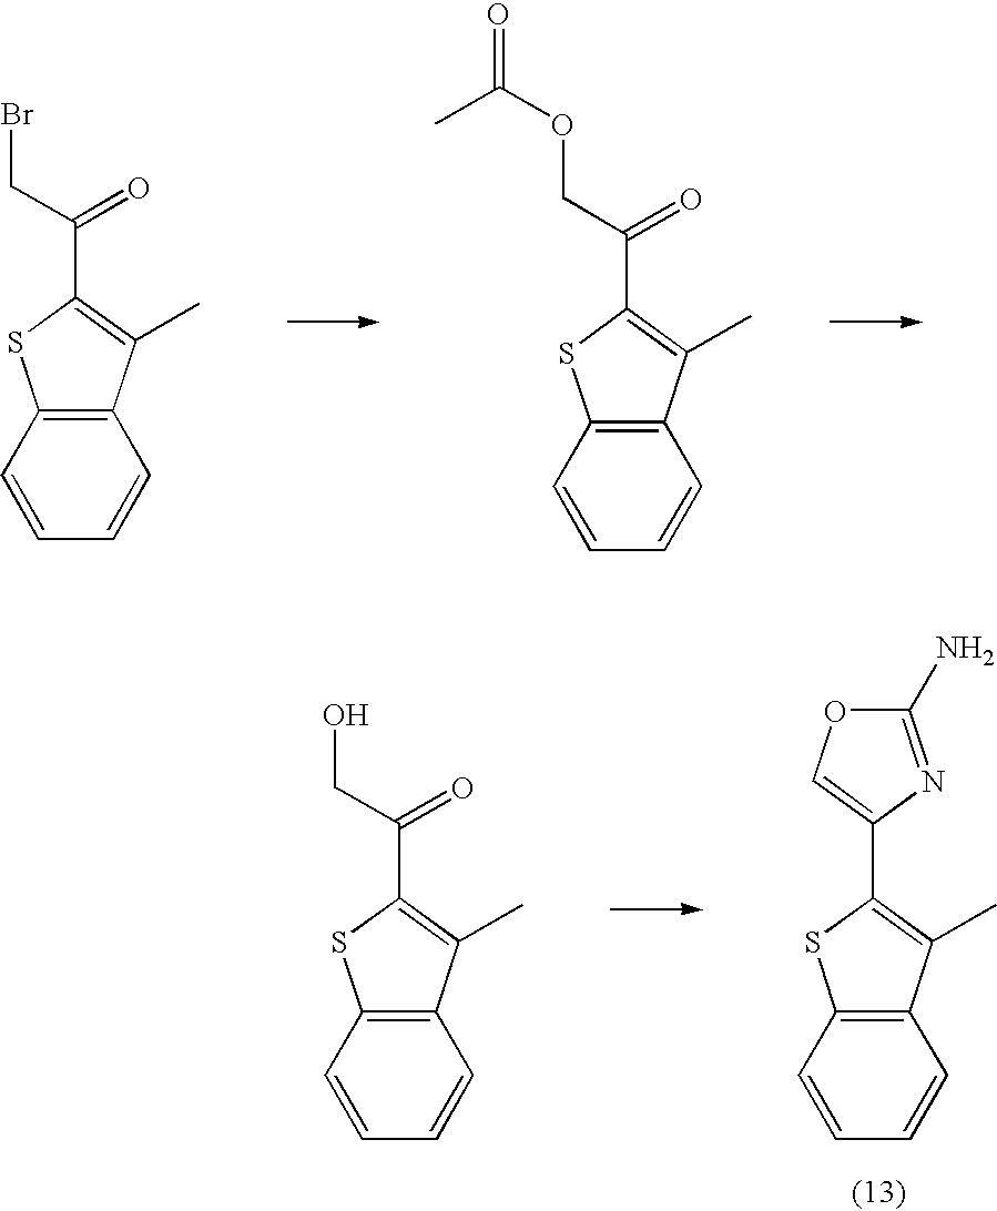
C12=C(C=CC=C1)SC(C(CBr)=O)=C2C.C12=C(C=CC=C1)SC(C(COC(=O)C)=O)=C2C.C12=C(C=CC=C1)SC(C(CO)=O)=C2C.C12=C(C=CC=C1)SC(C1=COC(N)=N1)=C2C
